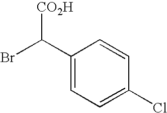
C1(C(Br)[CO2H])=CC=C(Cl)C=C1
